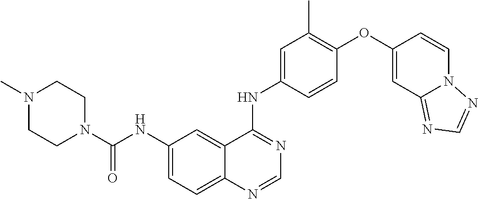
N(C1=CC=C2C(=C1)C(NC1=CC(C)=C(OC3=CC4=NC=NN4C=C3)C=C1)=NC=N2)C(N1CCN(C)CC1)=O
